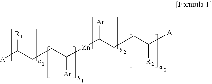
[A]C(CCC([Zn]C(CCC([A])[R2])[Ar])[Ar])[R1]
